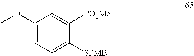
C1(OC)=CC=C([SPMB])C([CO2Me])=C1
